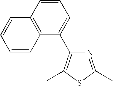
N1=C(C)SC(C)=C1C1=CC=CC2=C1C=CC=C2
